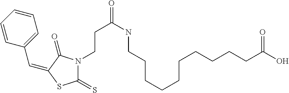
C(C1=CC=CC=C1)=C1C(=O)N(CCC(NCCCCCCCCCCC(O)=O)=O)C(=S)S1
